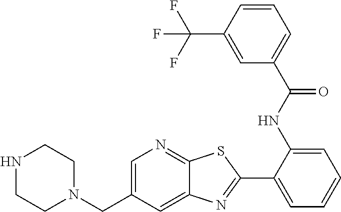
C1(C2=NC3=CC(CN4CCNCC4)=CN=C3S2)=CC=CC=C1NC(C1=CC=CC(C(F)(F)F)=C1)=O
